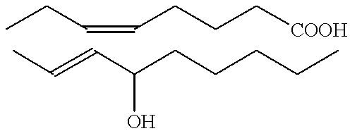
CCC=CCCC[COOH].CC=CC(CCCCC)O
